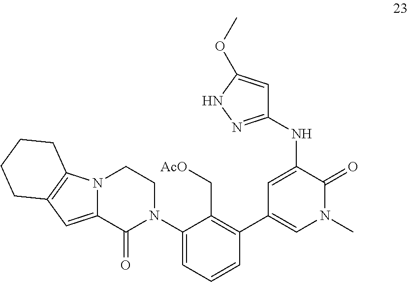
C1(NC2=CC(C3=C(C[AcO])C(N4CCN5C(=CC6=C5CCCC6)C4=O)=CC=C3)=CN(C)C2=O)=NNC(OC)=C1
